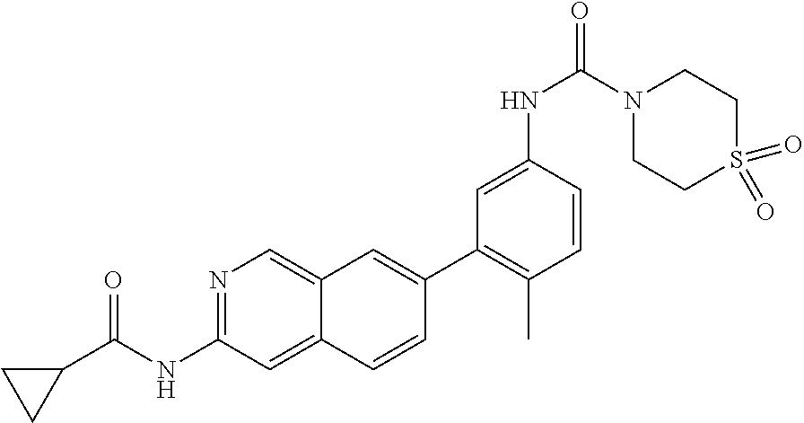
C1(C2=C(C)C=CC(NC(=O)N3CCS(=O)(=O)CC3)=C2)=CC2=CN=C(NC(=O)C3CC3)C=C2C=C1
